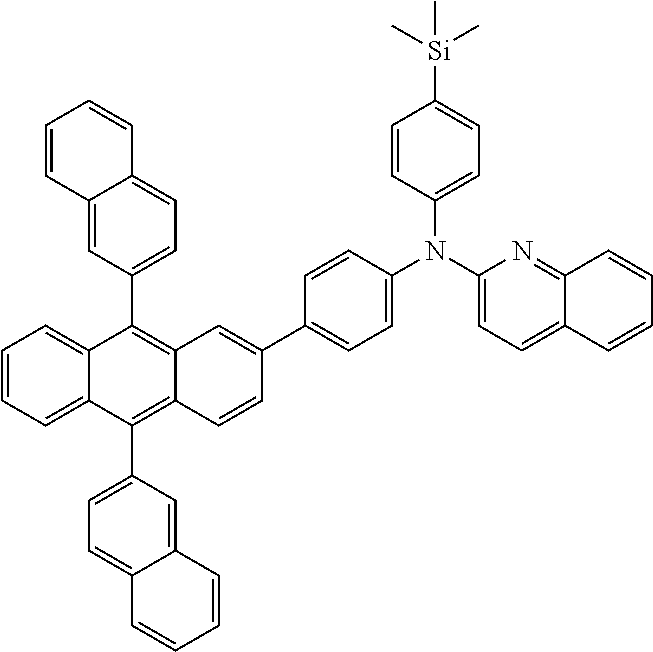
C1=CC=C2C(=C1)C(C1=CC=C3C(=C1)C=CC=C3)=C1C(=C2C2=CC=C3C(=C2)C=CC=C3)C=CC(C2=CC=C(N(C3=CC=C([Si](C)(C)C)C=C3)C3=CC=C4C(=N3)C=CC=C4)C=C2)=C1
